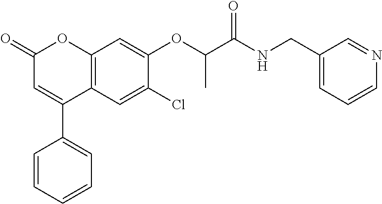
C12=C(C=C(Cl)C(OC(C(NCC3=CC=CN=C3)=O)C)=C1)C(C1=CC=CC=C1)=CC(=O)O2
